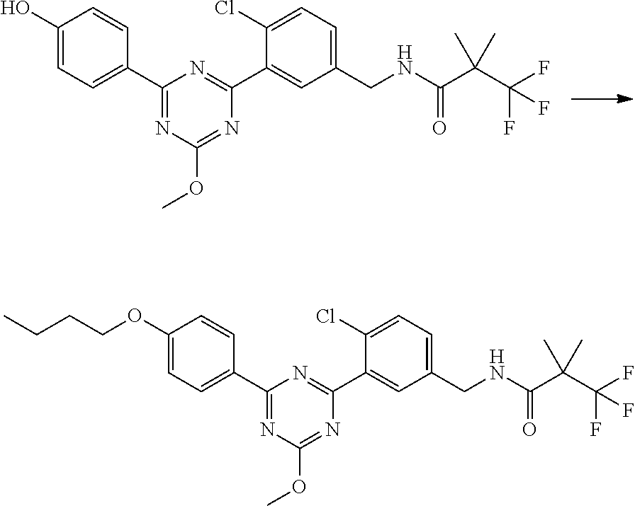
C1(O)=CC=C(C2=NC(OC)=NC(C3=CC(CNC(C(C(F)(F)F)(C)C)=O)=CC=C3Cl)=N2)C=C1.C1(OCCCC)=CC=C(C2=NC(OC)=NC(C3=CC(CNC(C(C(F)(F)F)(C)C)=O)=CC=C3Cl)=N2)C=C1
